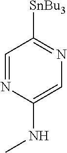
C1=NC(NC)=CN=C1[SnBu3]
